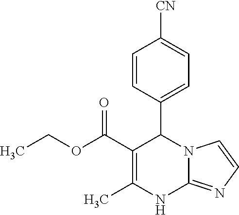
C1=CC(C2C(C(OCC)=O)=C(C)NC3=NC=CN23)=CC=C1[CN]
